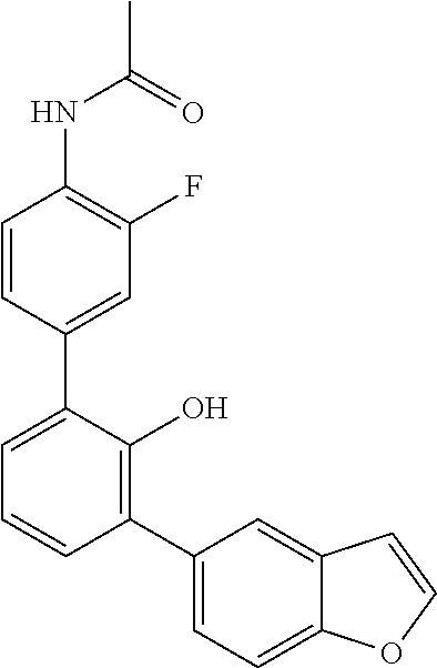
C(=O)(NC1=C(F)C=C(C2=CC=CC(C3=CC=C4C(=C3)C=CO4)=C2O)C=C1)C
